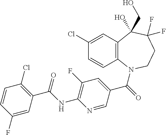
C1(Cl)=CC2=C(C=C1)N(C(=O)C1=CC(F)=C(NC(C3=C(Cl)C=CC(F)=C3)=O)N=C1)CCC(F)(F)C2(O)CO
